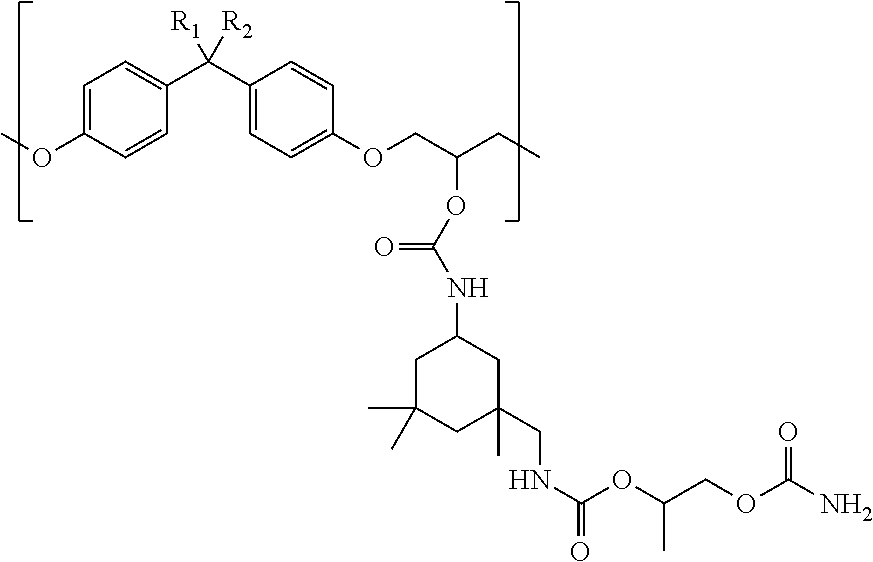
C1=C(OC)C=CC(C(C2=CC=C(OCC(CC)OC(=O)NC3CC(C)(C)CC(CNC(OC(C)COC(=O)N)=O)(C)C3)C=C2)([R1])[R2])=C1
